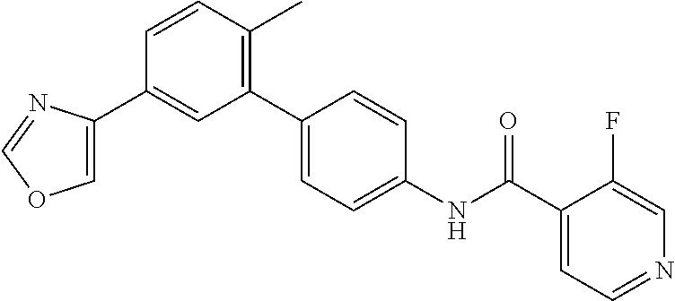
C1=C(C2=CC(C3=CC=C(NC(C4=CC=NC=C4F)=O)C=C3)=C(C)C=C2)N=CO1
